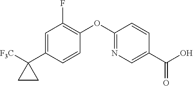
C1=C(C2([F3C])CC2)C=CC(OC2=NC=C(C(O)=O)C=C2)=C1F
